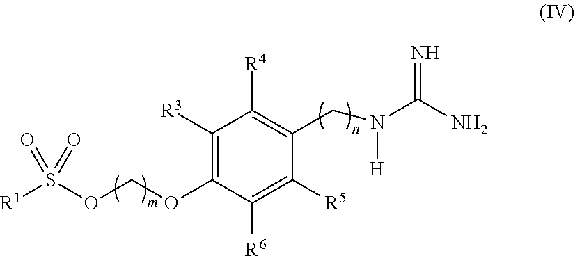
C1([R3])=C(OCOS([R1])(=O)=O)C([R6])=C([R5])C(CN([H])C(N)=N)=C1[R4]
